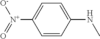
C1=CC([N+](=O)[O-])=CC=C1NC
